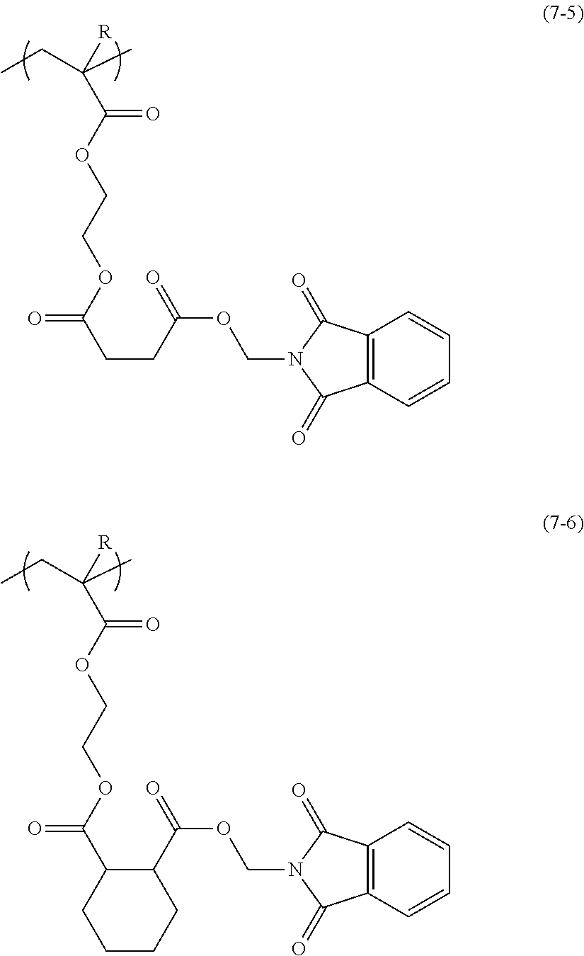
CCC(C)(C(OCCOC(CCC(=O)OCN1C(=O)C2=C(C=CC=C2)C1=O)=O)=O)[R].CCC(C)(C(OCCOC(C1C(C(=O)OCN2C(=O)C3=C(C=CC=C3)C2=O)CCCC1)=O)=O)[R]
